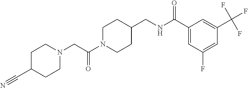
N1(CC(N2CCC(CNC(C3=CC(F)=CC(C(F)(F)F)=C3)=O)CC2)=O)CCC(C#N)CC1
